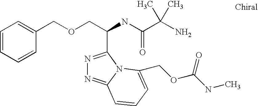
C(OCC(C1=NN=C2N1C(COC(NC)=O)=CC=C2)NC(=O)C(C)(N)C)C1=CC=CC=C1
